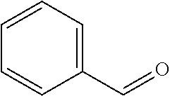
C1(C=O)=CC=CC=C1
